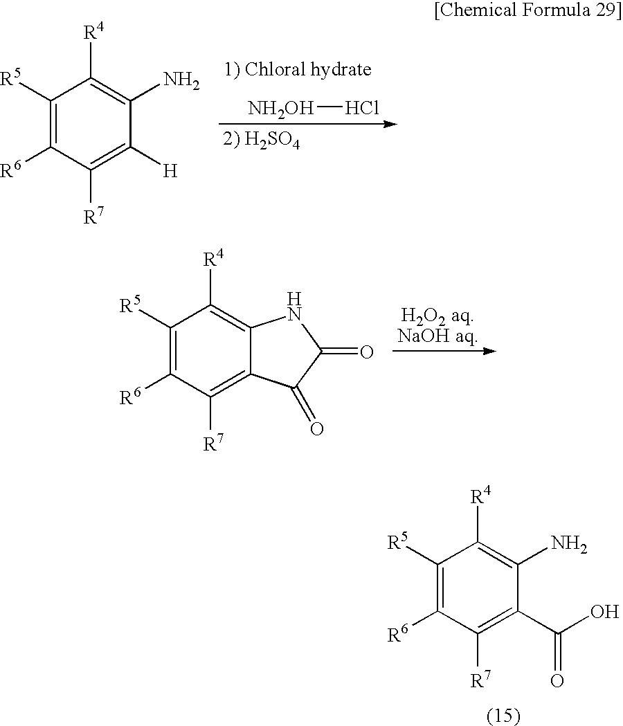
[NH2OH]Cl.C1([R5])=C([R6])C([R7])=C([H])C(N)=C1[R4].C1([R5])=C([R6])C([R7])=C2C(=C1[R4])NC(=O)C2=O.C1([R5])=C([R6])C([R7])=C(C(O)=O)C(N)=C1[R4]
